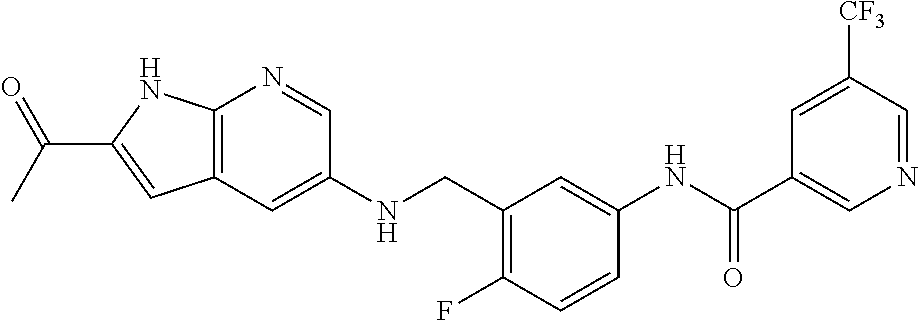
C12=C(C=C(NCC3=C(F)C=CC(NC(C4=CN=CC([CF3])=C4)=O)=C3)C=N1)C=C(C(C)=O)N2
